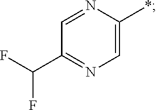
C1(C(F)F)=NC=C(*)N=C1
